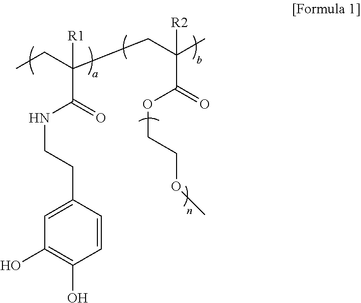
C1=CC(CCNC(C([R1])(CC)CC(C)(C(=O)OCCOC)[R2])=O)=CC(O)=C1O
